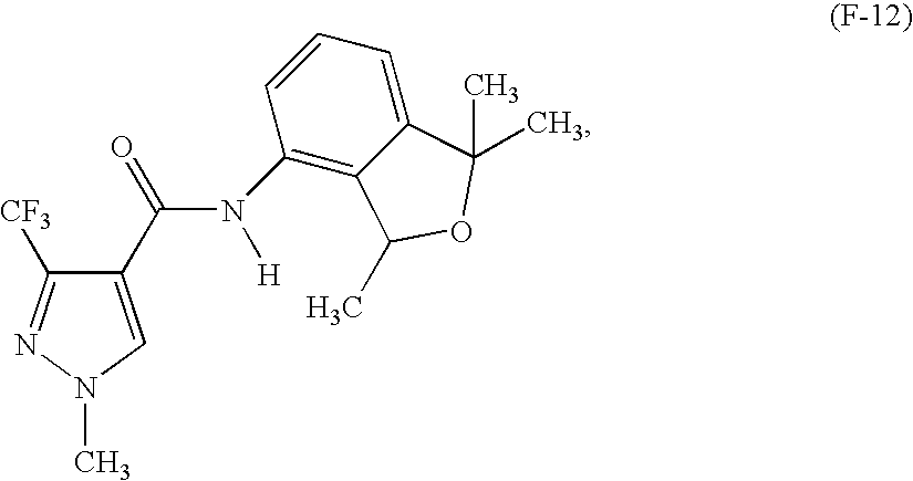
C1(C(=O)N(C2=C3C(=CC=C2)C(C)(C)OC3C)[H])=CN(C)N=C1[CF3]
